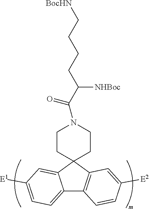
C12=CC=C([E1])C=C1C1(C3=C2C=CC([E2])=C3)CCN(C(C(CCCC[BocHN])[NHBoc])=O)CC1
